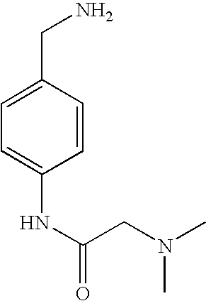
C1=CC(CN)=CC=C1NC(=O)CN(C)C
